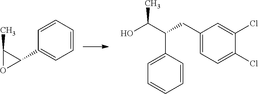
C1=CC=CC(C2C(C)O2)=C1.C1(Cl)=CC=C(CC(C(O)C)C2=CC=CC=C2)C=C1Cl
